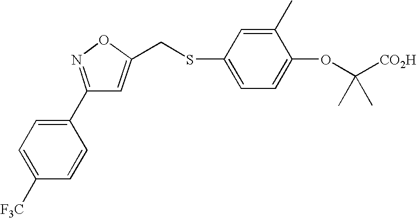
C1=C([F3C])C=CC(C2=NOC(CSC3=CC=C(OC([CO2H])(C)C)C(C)=C3)=C2)=C1
